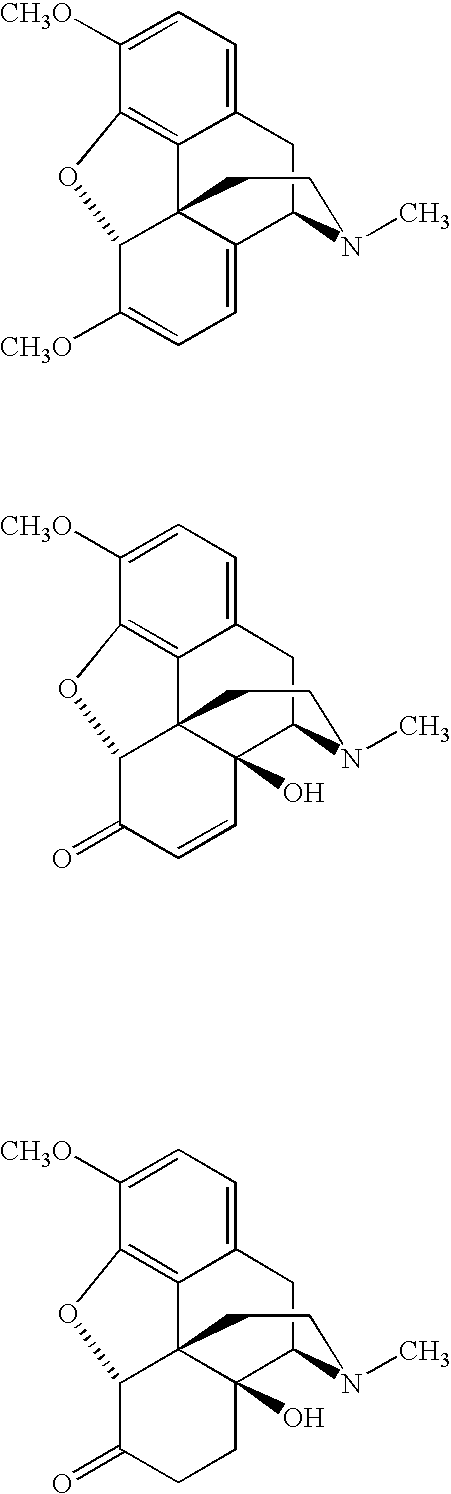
C12=C3C(=CC=C1[CH3O])CC1C4=CC=C([CH3O])C(C34CCN1C)O2.C12=C3C(=CC=C1[CH3O])CC1C4(O)C3(C(C(=O)C=C4)O2)CCN1C.C12=C3C(=CC=C1[CH3O])CC1C4(O)C3(C(C(=O)CC4)O2)CCN1C
